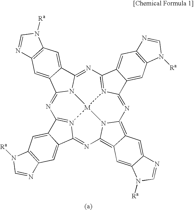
N1=C2N3C(=NC4=N5C(=NC6=C7C(=C8N6[M]35N3=C1C1=CC5=C(C=C1C3=N8)N=CN5[Ra])C=C1C(=C7)N=CN1[Ra])C1=CC3=C(C=C41)N=CN3[Ra])C1=CC3=C(C=C21)N=CN3[Ra]
